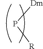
P([Dm])[R]
